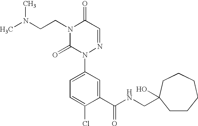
N(CCN1C(=O)N(C2=CC=C(Cl)C(C(NCC3(O)CCCCCC3)=O)=C2)N=CC1=O)(C)C
